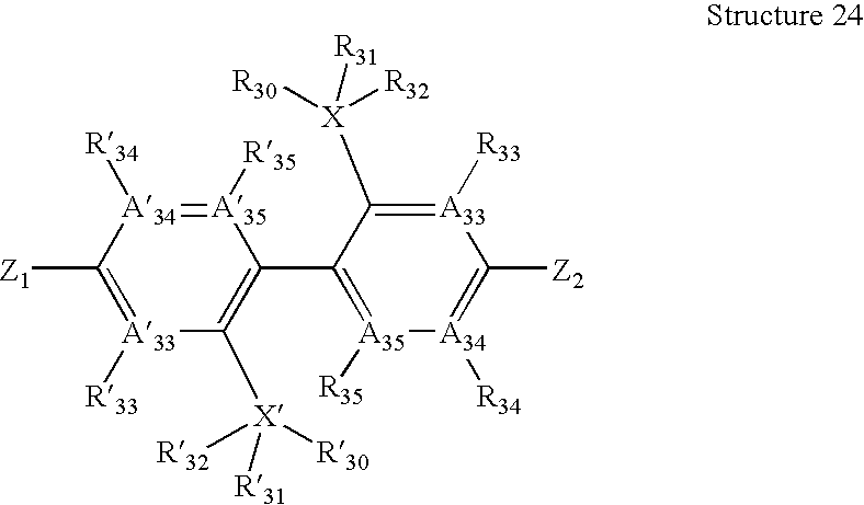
[A33]1([R33])=C([Z1])[A34]([R34])=[A35]([R35])C(C2=[A35]([R35])[A34]([R34])=C([Z2])[A33]([R33])=C2[X]([R31])([R32])[R30])=C1[X]([R31])([R30])[R32]
